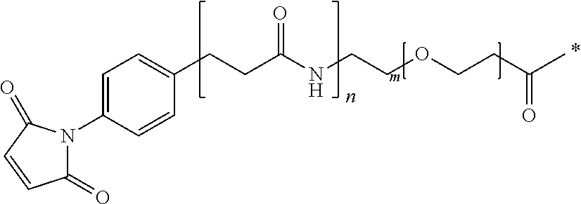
C1=C(N2C(=O)C=CC2=O)C=CC(CCC(NCCOCCC(C)=O)=O)=C1
